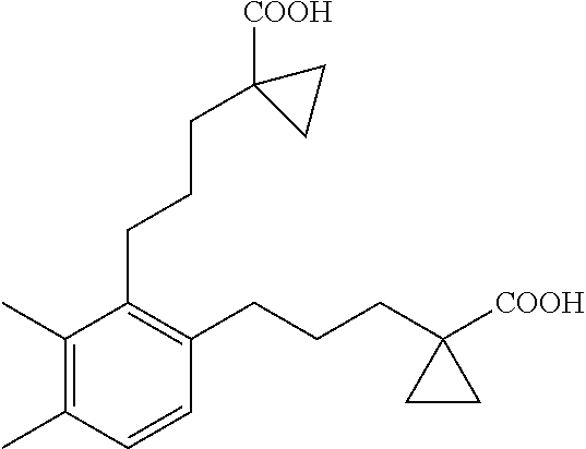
C1(C)=C(C)C=CC(CCCC2([COOH])CC2)=C1CCCC1([COOH])CC1
